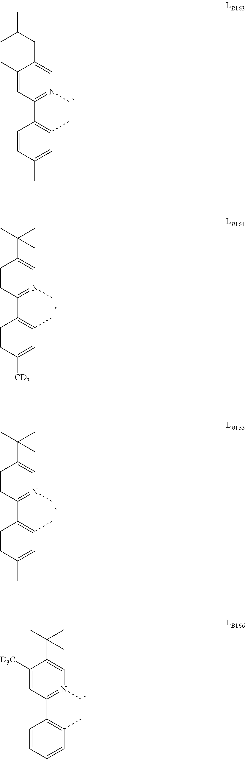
C1=CC(C)=CC(C)=C1C1=N(C)C=C(CC(C)C)C(C)=C1.C1=CC([CD3])=CC(C)=C1C1=N(C)C=C(C(C)(C)C)C=C1.C1=CC(C)=CC(C)=C1C1=N(C)C=C(C(C)(C)C)C=C1.C1=CC=CC(C)=C1C1=N(C)C=C(C(C)(C)C)C([D3C])=C1
